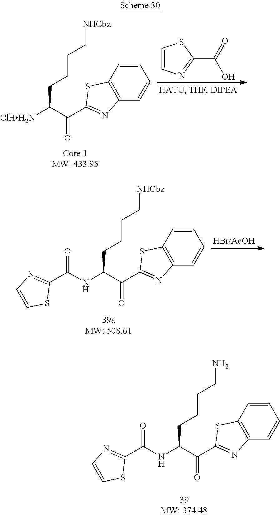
C1=CC=CC2=C1SC(C(=O)C(NC(C1=NC=CS1)=O)CCCC[NHCbz])=N2.C1=CC=CC2=C1SC(C(=O)C(NC(C1=NC=CS1)=O)CCCCN)=N2.C1=CC=CC2=C1SC(C(=O)C([ClHH2N])CCCC[NHCbz])=N2.C1=CN=C(C(=O)O)S1
